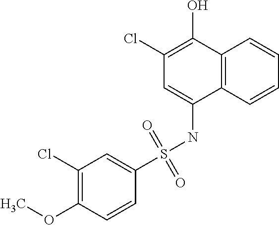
C12=C(C=CC=C1)C(NS(C1=CC(Cl)=C(OC)C=C1)(=O)=O)=CC(Cl)=C2O
